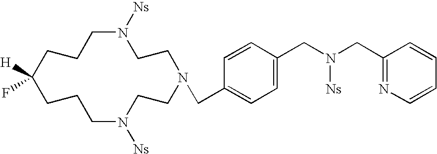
C1N([Ns])CCN(CC2=CC=C(CN([Ns])CC3=NC=CC=C3)C=C2)CCN([Ns])CCCC(F)([H])CC1
